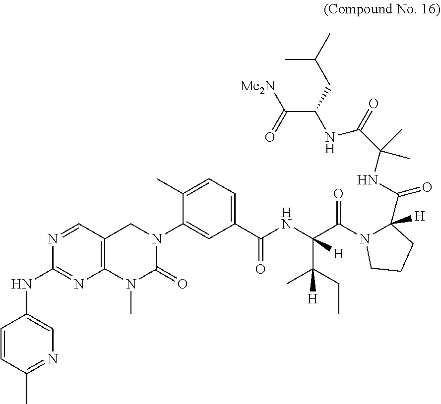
C1=CC(C)=NC=C1NC1=NC2=C(C=N1)CN(C1=CC(C(NC(C(N3C(C(=O)NC(C)(C)C(=O)NC(C([Me2N])=O)CC(C)C)([H])CCC3)=O)(C(C)([H])CC)[H])=O)=CC=C1C)C(=O)N2C
